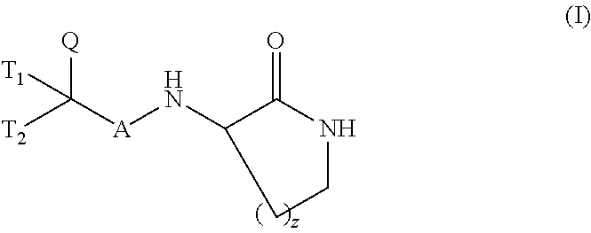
[Q]C([A]NC1C(=O)NCC1)([T2])[T1]
